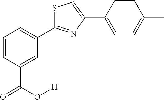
S1C(C2=CC=CC(C(O[H])=O)=C2)=NC(C2=CC=C(C)C=C2)=C1
